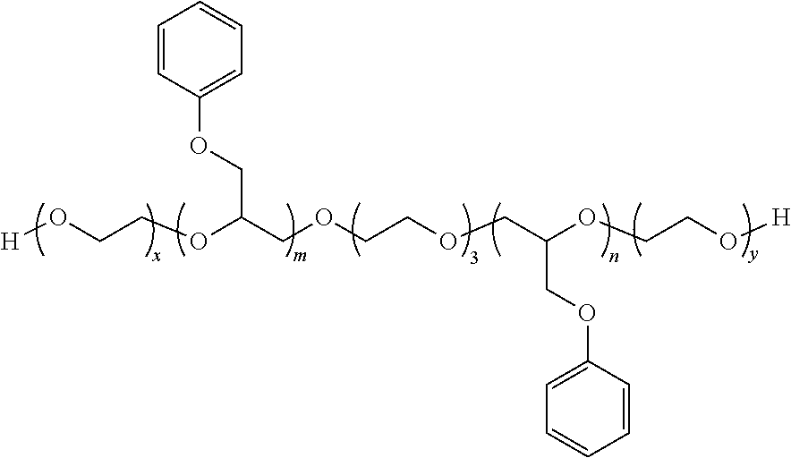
[H]OCCOC(COCCOCC(OCCO[H])COC1=CC=CC=C1)COC1=CC=CC=C1
